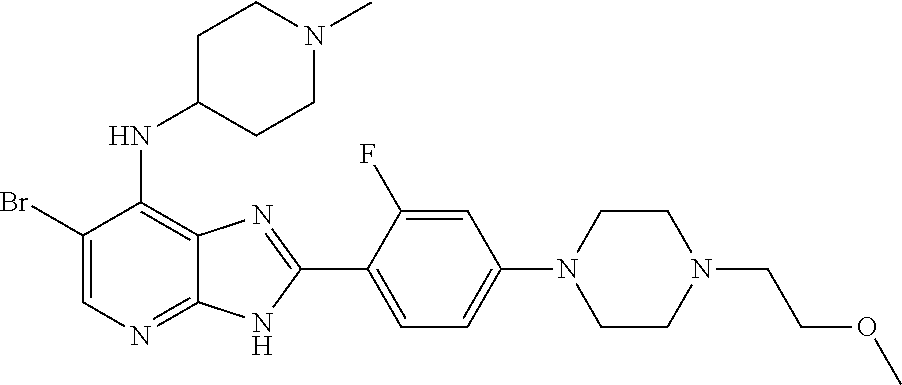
BrC1=CN=C2C(=C1NC1CCN(C)CC1)N=C(C1=CC=C(N3CCN(CCOC)CC3)C=C1F)N2
